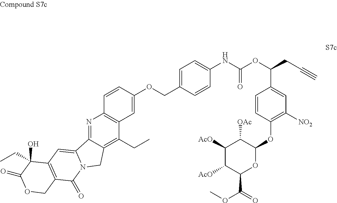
N1=C2C(=C(CC)C3=C1C=CC(OCC1=CC=C(NC(OC(CC#C)C4=CC([NO2])=C(OC5C([OAc])C([AcO])C([AcO])C(C(OC)=O)O5)C=C4)=O)C=C1)=C3)CN1C2=CC2=C(C1=O)COC(=O)C2(O)CC
